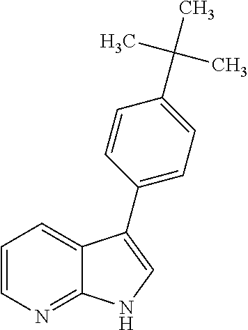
C1=CN=C2C(=C1)C(C1=CC=C(C(C)(C)C)C=C1)=CN2
